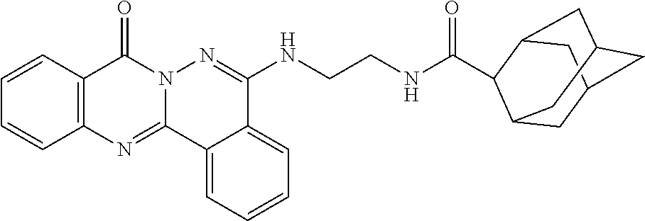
C1=CC2=C(C=C1)N=C1N(C2=O)N=C(NCCNC(=O)C2C3CC4CC(CC2C4)C3)C2=CC=CC=C12
